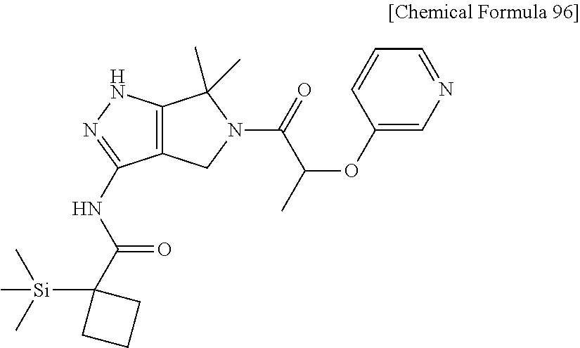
C12=C(NN=C1NC(C1([Si](C)(C)C)CCC1)=O)C(C)(C)N(C(C(OC1=CN=CC=C1)C)=O)C2
